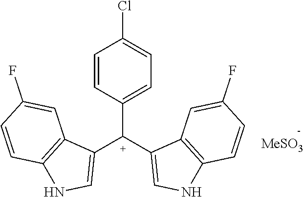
C1=CC([C+](C2=CNC3=C2C=C(F)C=C3)C2=CNC3=C2C=C(F)C=C3)=CC=C1Cl.[MeSO3]
